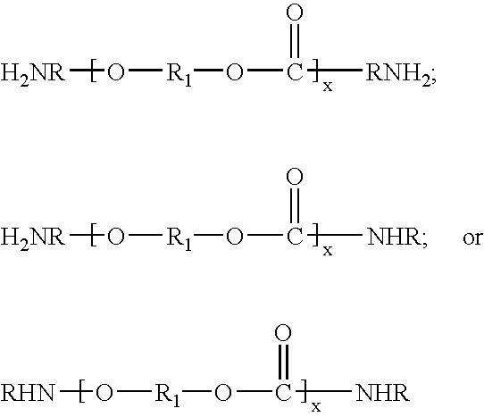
[H2NR]O[R1]OC([RNH2])=O.[H2NR]O[R1]OC([NHR])=O.[RHN]O[R1]OC([NHR])=O
